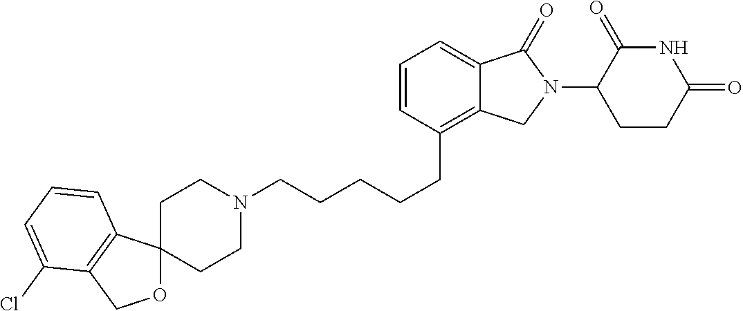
N1(CCCCCC2=C3C(=CC=C2)C(=O)N(C2C(=O)NC(=O)CC2)C3)CCC2(CC1)OCC1=C2C=CC=C1Cl
